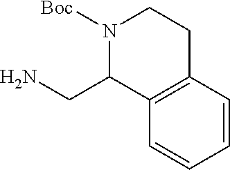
C1=CC2=C(C=C1)C(CN)N([Boc])CC2
